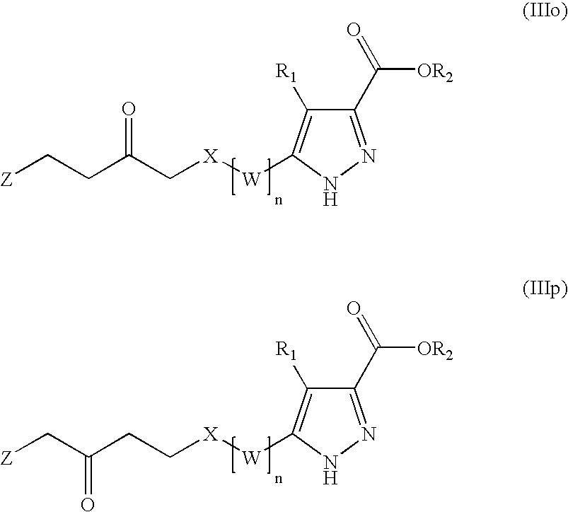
C1(C(=O)[OR2])=NNC([W][X]CC(CC[Z])=O)=C1[R1].C1(C(=O)[OR2])=NNC([W][X]CCC(C[Z])=O)=C1[R1]
